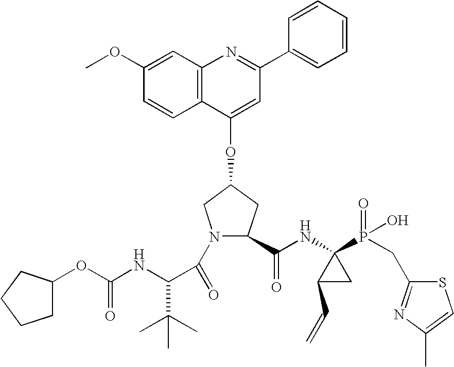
COC1=CC2=C(C=C1)C(OC1CC(C(NC3(P(=O)(O)CC4=NC(C)=CS4)C(C=C)C3)=O)N(C(=O)C(NC(OC3CCCC3)=O)C(C)(C)C)C1)=CC(C1=CC=CC=C1)=N2
